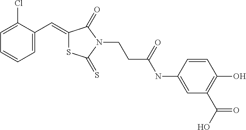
C1=C(C=C2SC(=S)N(CCC(NC3=CC(C(O)=O)=C(O)C=C3)=O)C2=O)C(Cl)=CC=C1
